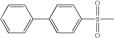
C1=C(C2=CC=C(S(C)(=O)=O)C=C2)C=CC=C1
